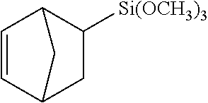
[Si(OCH3)3]C1C2C=CC(C1)C2
